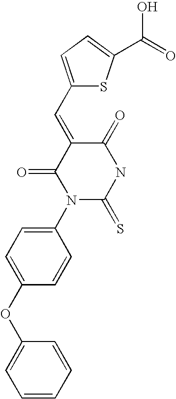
O=C1C(=CC2=CC=C(C(=O)O)S2)C(=O)N(C2=CC=C(OC3=CC=CC=C3)C=C2)C(=S)N1
